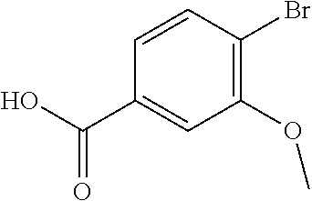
C1(OC)=C(Br)C=CC(C(=O)O)=C1
